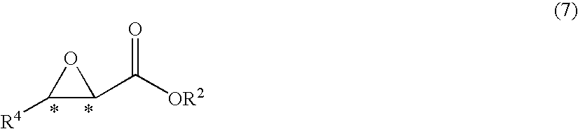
C1([R4])C(C([OR2])=O)O1
